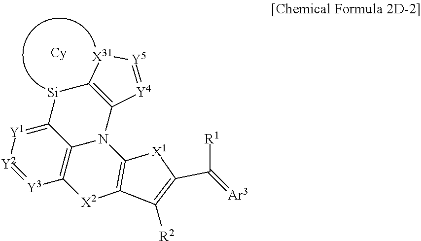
C12=[Y1][Y2]=[Y3]C3=C1N(C1=C([Si]2)[X31][Y5]=[Y4]1)C1=C([X2]3)C([R2])=C(C([R1])=[Ar3])[X1]1
